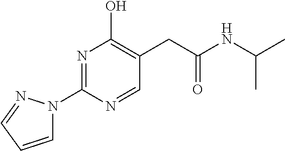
N1=C(N2C=CC=N2)N=CC(CC(=O)NC(C)C)=C1O
